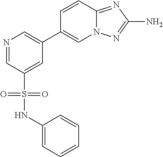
N1=CC(S(=O)(=O)NC2=CC=CC=C2)=CC(C2=CN3C(=NC(N)=N3)C=C2)=C1
